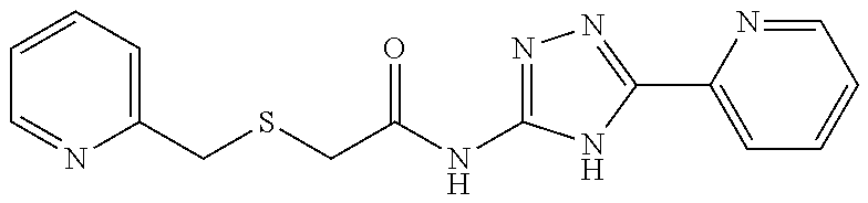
C1(CSCC(NC2=NN=C(C3=CC=CC=N3)N2)=O)=CC=CC=N1
